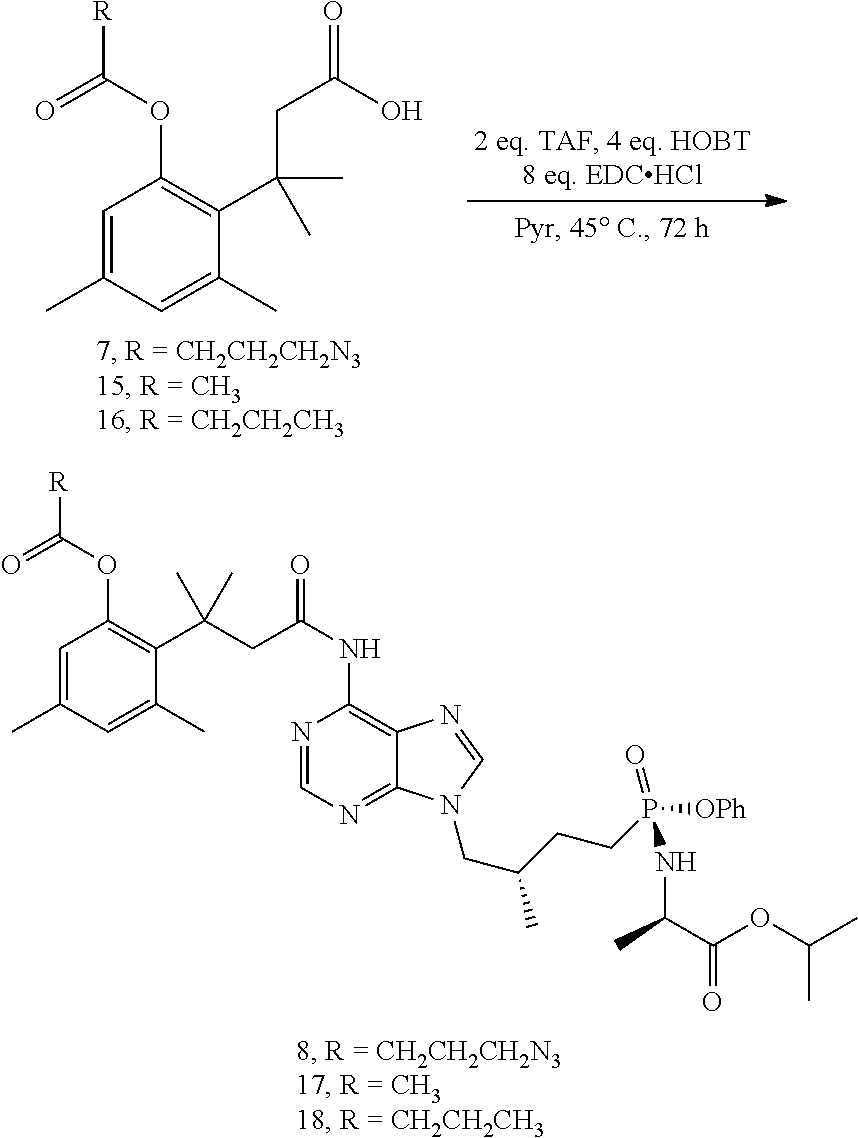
C1=C(C)C=C(C)C(C(CC(=O)O)(C)C)=C1OC([R])=O.C1=C(C)C=C(C)C(C(CC(=O)NC2=C3C(=NC=N2)N(CC(CCP(=O)([OPh])NC(C)C(=O)OC(C)C)C)C=N3)(C)C)=C1OC(=O)[R]
